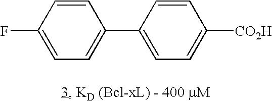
C1=CC(F)=CC=C1C1=CC=C([CO2H])C=C1
